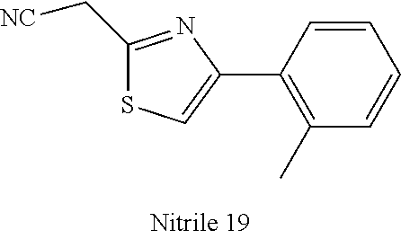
C1(C[NC])=NC(C2=C(C)C=CC=C2)=CS1
